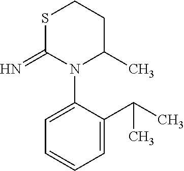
N1(C2=CC=CC=C2C(C)C)C(C)CCSC1=N
